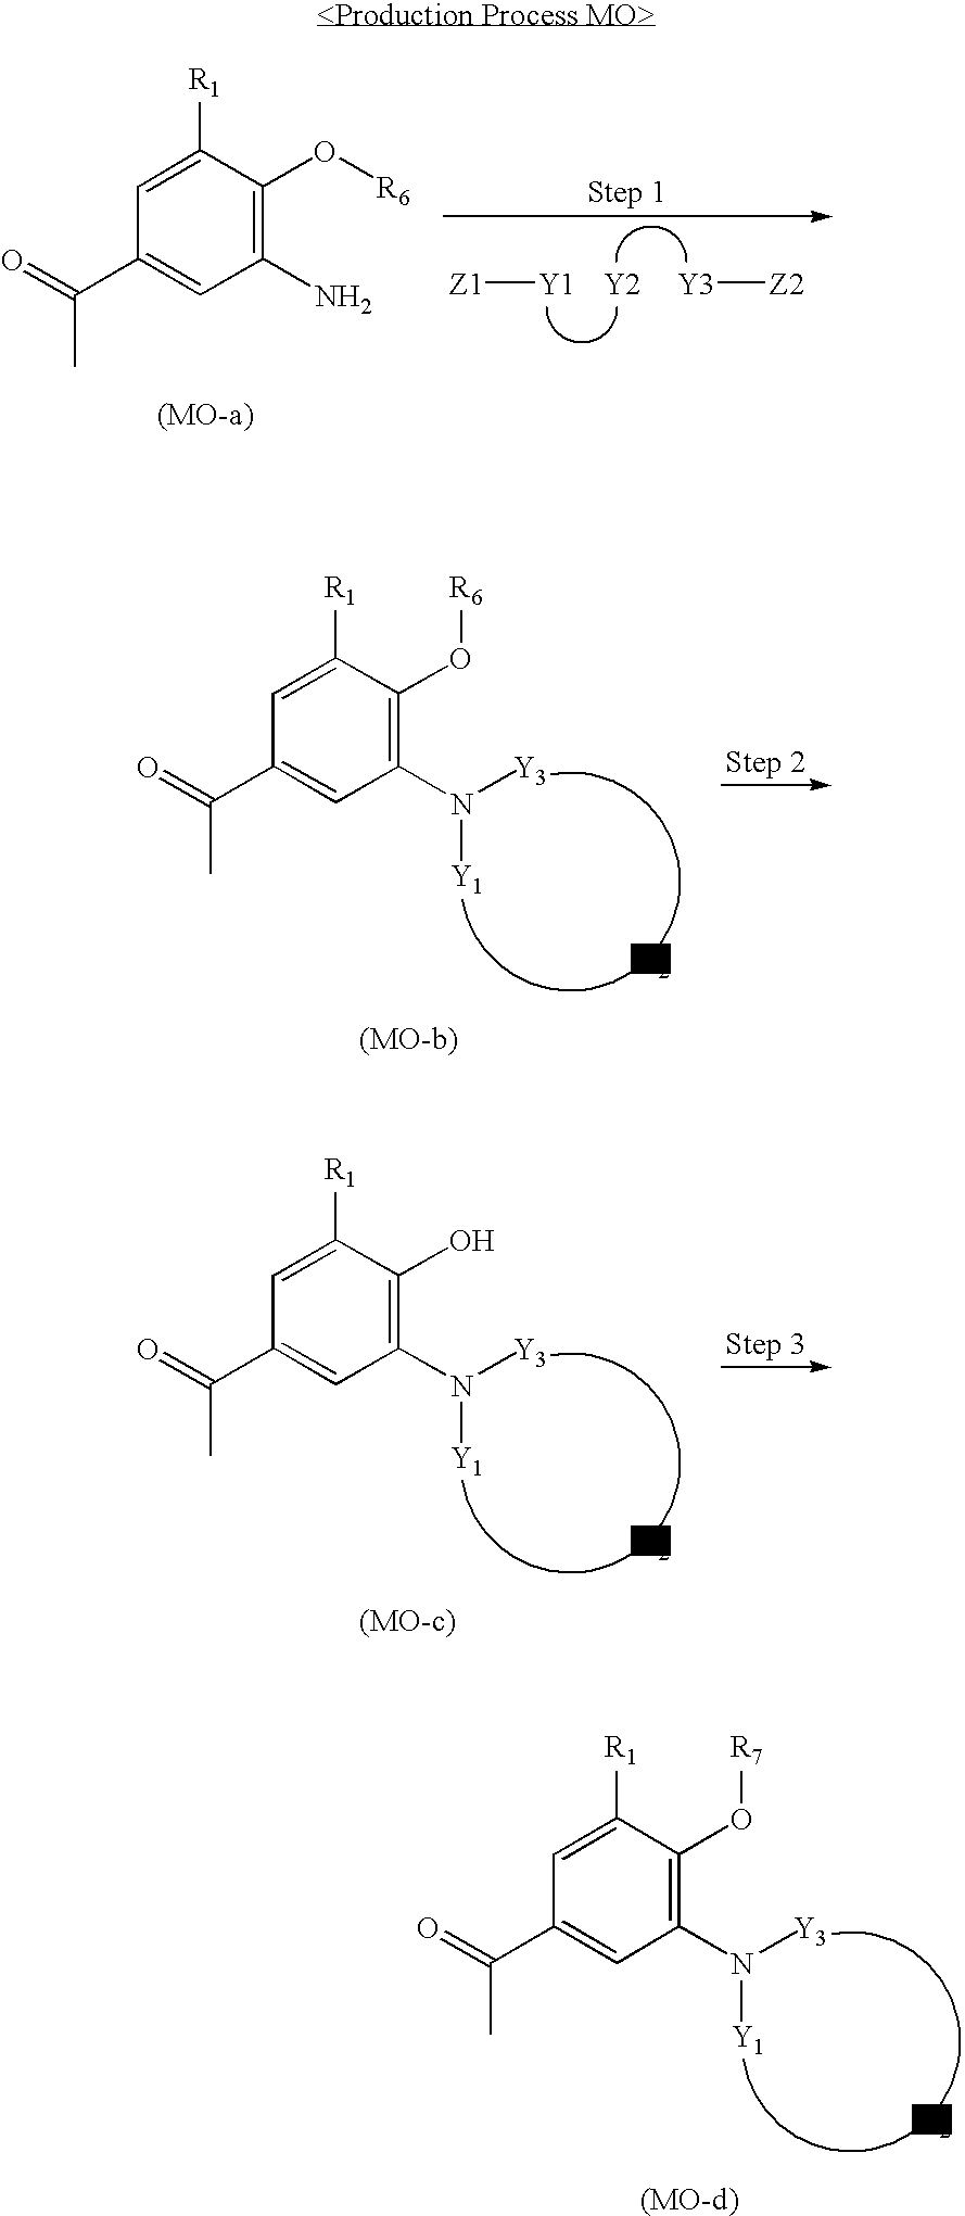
CC(=O)C1=CC(N([Y3])[Y1])=C(O[R6])C([R1])=C1.[Y2].CC(=O)C1=CC(N([Y3])[Y1])=C(O)C([R1])=C1.[Y2].[Y2].[Z1][Y1].[Y3][Z2].CC(=O)C1=CC(N)=C(O[R6])C([R1])=C1.CC(=O)C1=CC(N([Y3])[Y1])=C(O[R7])C([R1])=C1.[Y2]
